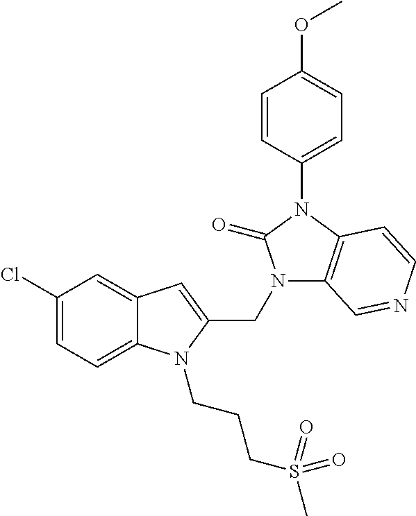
C12=CC(Cl)=CC=C1N(CCCS(C)(=O)=O)C(CN1C3=C(N(C4=CC=C(OC)C=C4)C1=O)C=CN=C3)=C2
